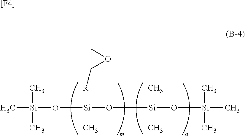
C[Si](O[Si](O[Si](O[Si](C)(C)C)(C)C)(C)[R]C1CO1)(C)C.[[F4]]
